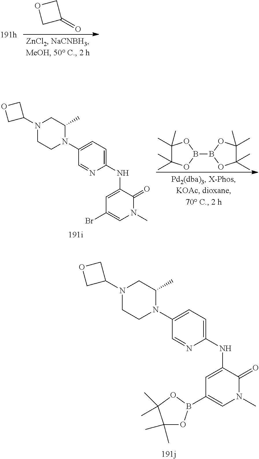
C1OCC1=O.B1(B2OC(C)(C)C(C)(C)O2)OC(C)(C)C(C)(C)O1.N1(C2COC2)CCN(C2=CC=C(NC3=CC(Br)=CN(C)C3=O)N=C2)C(C)C1.N1(C2COC2)CCN(C2=CC=C(NC3=CC(B4OC(C)(C)C(C)(C)O4)=CN(C)C3=O)N=C2)C(C)C1
